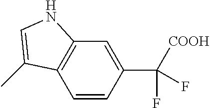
C1=CC(C(F)([COOH])F)=CC2=C1C(C)=CN2
